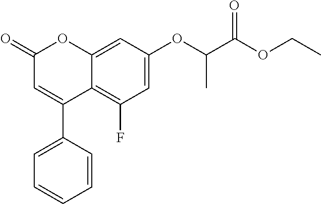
C12=CC(OC(C(OCC)=O)C)=CC(F)=C1C(C1=CC=CC=C1)=CC(=O)O2
